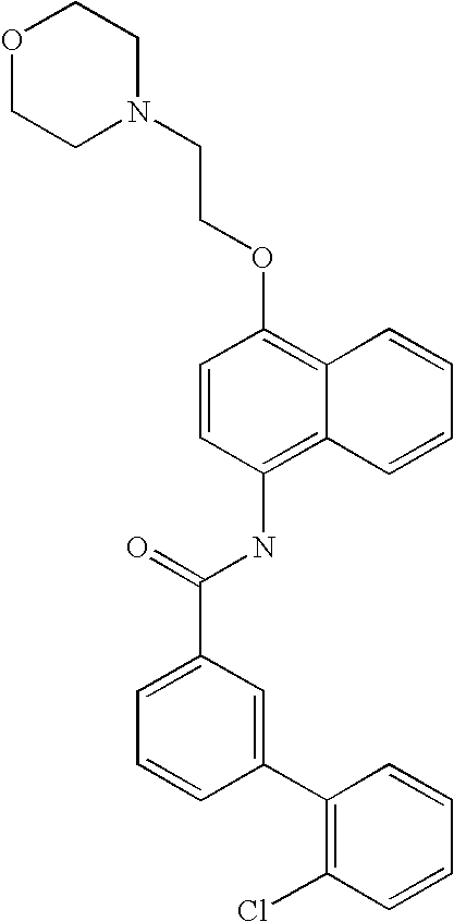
O1CCN(CCOC2=C3C(=C(NC(C4=CC=CC(C5=C(Cl)C=CC=C5)=C4)=O)C=C2)C=CC=C3)CC1
